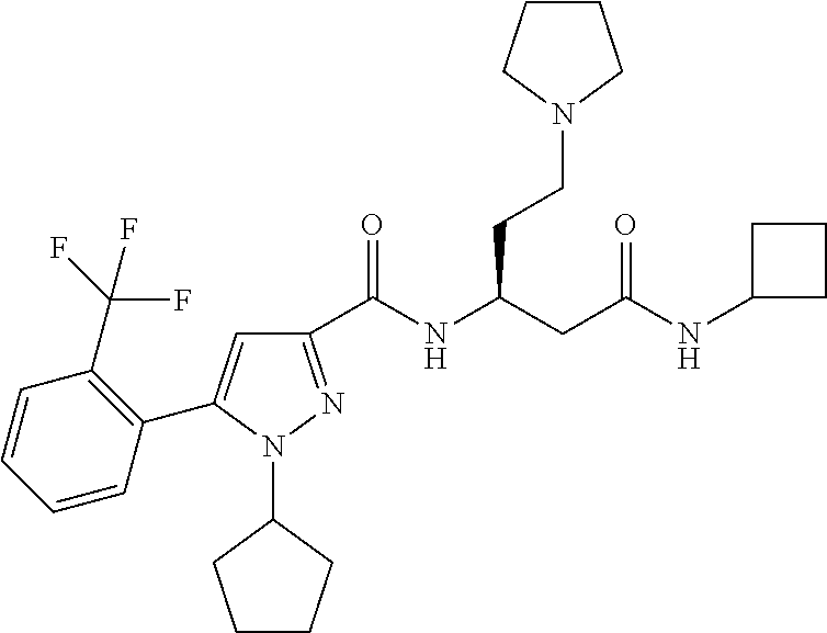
C1(C(NC(CC(NC2CCC2)=O)CCN2CCCC2)=O)=NN(C2CCCC2)C(C2=C(C(F)(F)F)C=CC=C2)=C1
